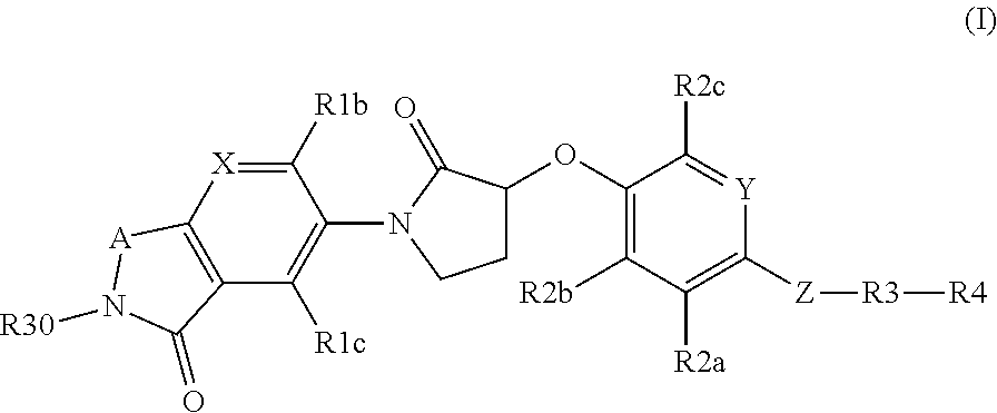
C1([R1b])=[X]C2=C(C([R1c])=C1N1CCC(OC3=C([R2b])C([R2a])=C([Z][R3][R4])[Y]=C3[R2c])C1=O)C(=O)N([R30])[A]2
